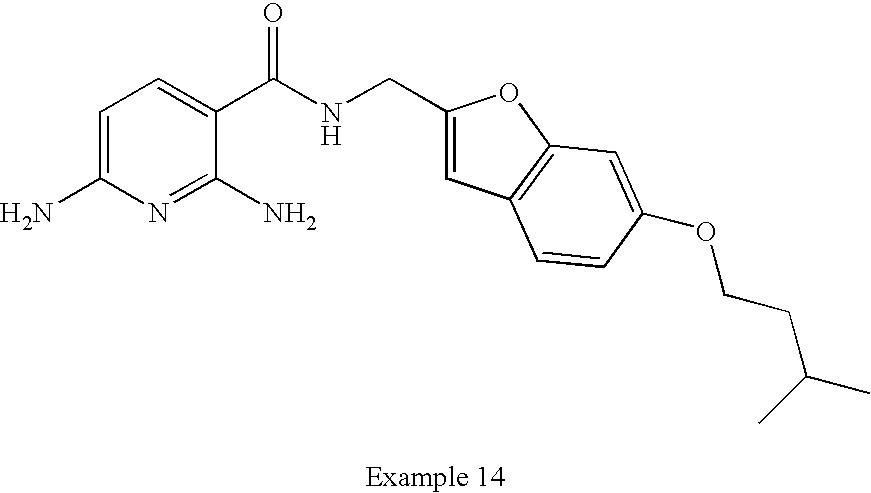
C1=C(N)N=C(N)C(C(NCC2=CC3=C(O2)C=C(OCCC(C)C)C=C3)=O)=C1
